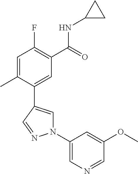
C1=C(C)C(C2=CN(C3=CN=CC(OC)=C3)N=C2)=CC(C(=O)NC2CC2)=C1F
